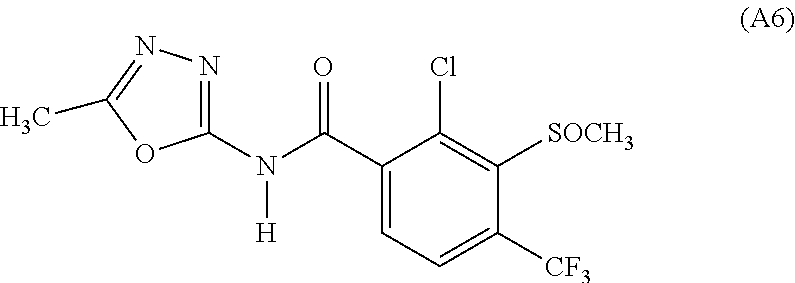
C1(C(N(C2=NN=C(C)O2)[H])=O)=CC=C([CF3])C([SOCH3])=C1Cl
